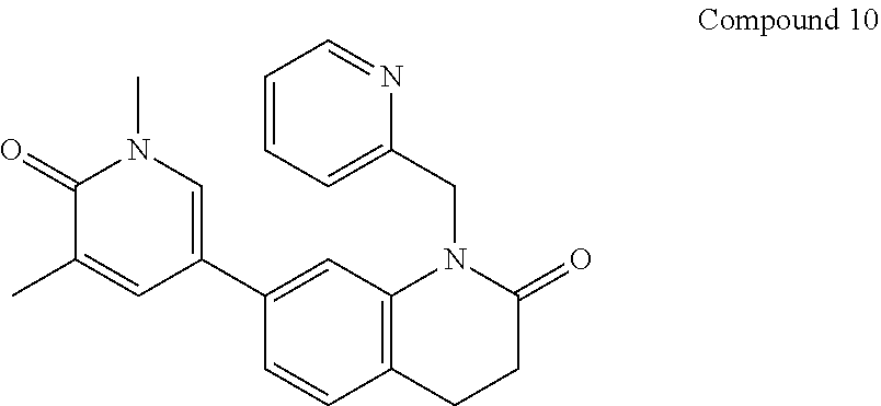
C1(C2=CN(C)C(=O)C(C)=C2)=CC2=C(C=C1)CCC(=O)N2CC1=CC=CC=N1
